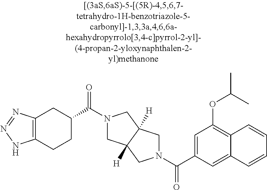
C(C1=CC(OC(C)C)=C2C(=C1)C=CC=C2)(=O)N1CC2([H])CN(C(=O)C3CC4=C(CC3)NN=N4)CC2([H])C1
